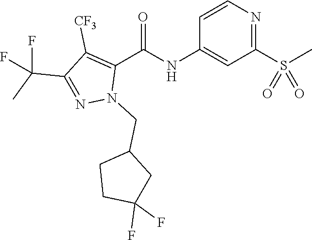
C1=CN=C(S(C)(=O)=O)C=C1NC(C1=C([CF3])C(C(C)(F)F)=NN1CC1CCC(F)(F)C1)=O
